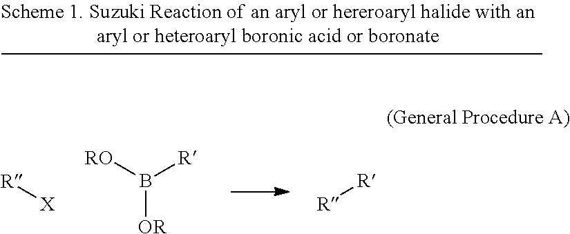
[R][X].B([OR])([RO])[R].[R][R]
